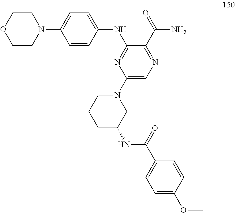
N(C1=NC(N2CCCC(NC(C3=CC=C(OC)C=C3)=O)C2)=CN=C1C(=O)N)C1=CC=C(N2CCOCC2)C=C1
